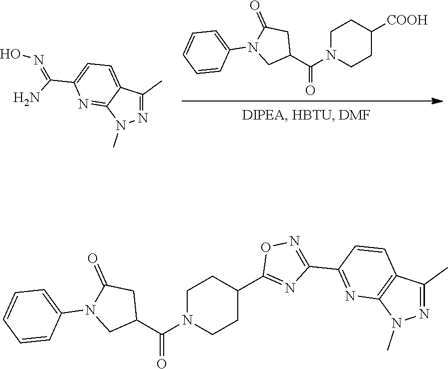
NC(=NO)C1=CC=C2C(=N1)N(C)N=C2C.C1(C(N2CCC([COOH])CC2)=O)CC(=O)N(C2=CC=CC=C2)C1.C1(C(N2CCC(C3=NC(C4=NC5=C(C=C4)C(C)=NN5C)=NO3)CC2)=O)CC(=O)N(C2=CC=CC=C2)C1
